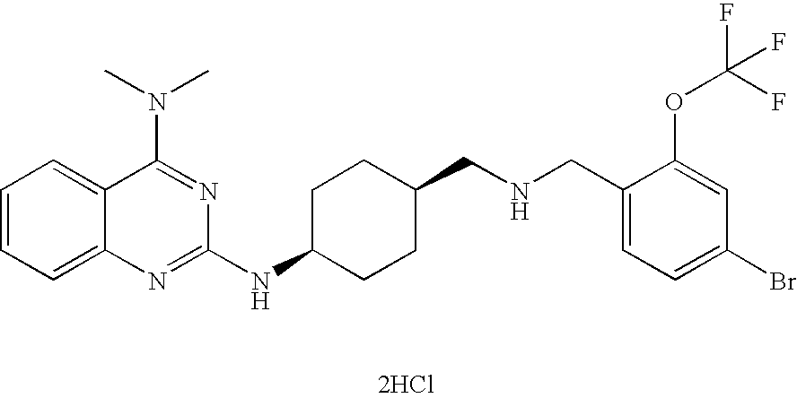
C1=CC=C2C(=C1)C(N(C)C)=NC(NC1CCC(CNCC3=CC=C(Br)C=C3OC(F)(F)F)CC1)=N2.[2HCl]
